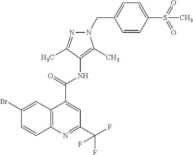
C12=C(N=C(C(F)(F)F)C=C1C(=O)NC1=C(C)N(CC3=CC=C(S(=O)(=O)C)C=C3)N=C1C)C=CC(Br)=C2
